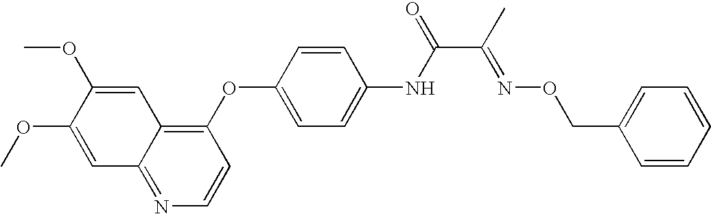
C1(OC2=CC=C(NC(=O)C(C)=NOCC3=CC=CC=C3)C=C2)=C2C(=NC=C1)C=C(OC)C(OC)=C2
